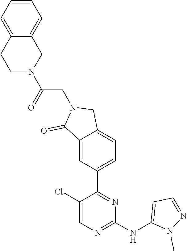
C1(Cl)=CN=C(NC2=CC=NN2C)N=C1C1=CC=C2C(=C1)C(=O)N(CC(N1CC3=CC=CC=C3CC1)=O)C2
